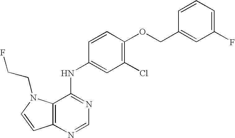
C12=C(N=CN=C1NC1=CC(Cl)=C(OCC3=CC(F)=CC=C3)C=C1)C=CN2CCF
